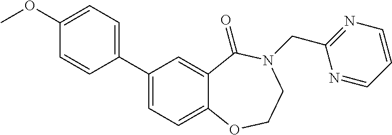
C1(C2=CC=C(OC)C=C2)=CC=C2C(=C1)C(=O)N(CC1=NC=CC=N1)CCO2
